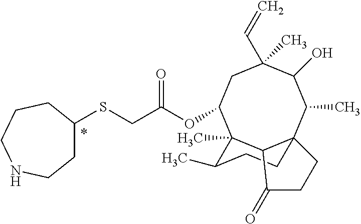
C1(SCC(OC2C3(C)C4C(C(C)C(O)C(C)(C=C)C2)(CCC3C)CCC4=O)=O)CCNCCC1.*
